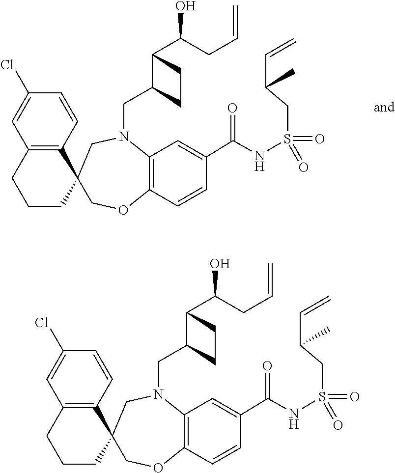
C12(COC3=C(N(CC4C(C(O)CC=C)CC4)C1)C=C(C(NS(CC(C=C)C)(=O)=O)=O)C=C3)C1=C(CCC2)C=C(Cl)C=C1.C12(COC3=C(N(CC4C(C(O)CC=C)CC4)C1)C=C(C(NS(CC(C=C)C)(=O)=O)=O)C=C3)C1=C(CCC2)C=C(Cl)C=C1
